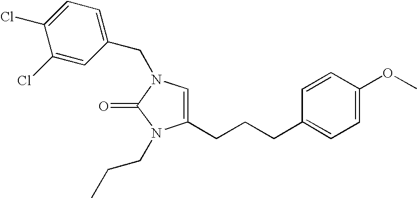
C1=C(CCCC2=CC=C(OC)C=C2)N(CCC)C(=O)N1CC1=CC=C(Cl)C(Cl)=C1
